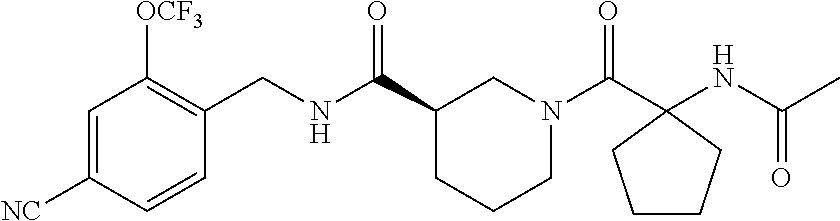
C1=C([NC])C=CC(CNC(C2CCCN(C(C3(NC(C)=O)CCCC3)=O)C2)=O)=C1[OCF3]
